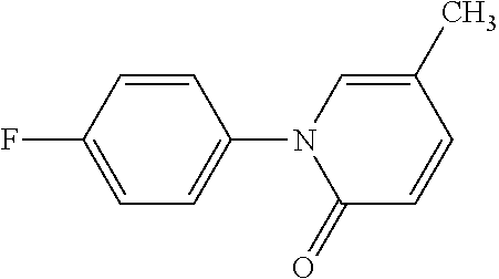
C1=CC(F)=CC=C1N1C(=O)C=CC(C)=C1
